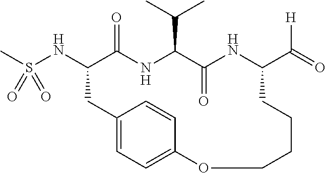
C12=CC=C(C=C1)OCCCCC(C(=O)[H])NC(=O)C(C(C)C)NC(=O)C(NS(=O)(C)=O)C2
